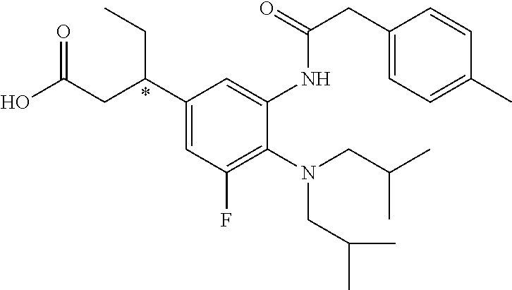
C1(C(CC(O)=O)CC)=CC(F)=C(N(CC(C)C)CC(C)C)C(NC(CC2=CC=C(C)C=C2)=O)=C1
